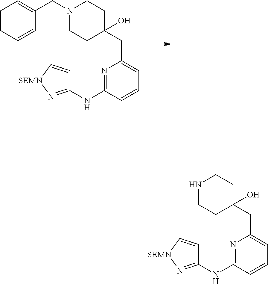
C1=CC=CC(CN2CCC(CC3=CC=CC(NC4=N[SEMN]C=C4)=N3)(O)CC2)=C1.C1NCCC(CC2=CC=CC(NC3=N[SEMN]C=C3)=N2)(O)C1
